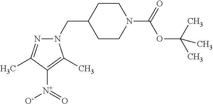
N1(CC2CCN(C(=O)OC(C)(C)C)CC2)N=C(C)C([N+]([O-])=O)=C1C
